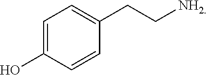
C1=C(O)C=CC(CC[NH2])=C1
